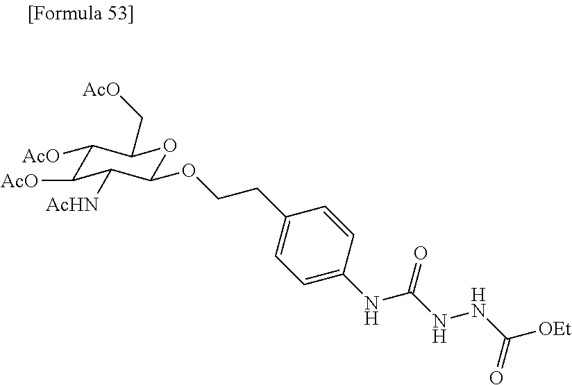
C1(OCCC2=CC=C(NC(NNC([OEt])=O)=O)C=C2)OC(C[AcO])C([AcO])C([AcO])C1[AcHN]
